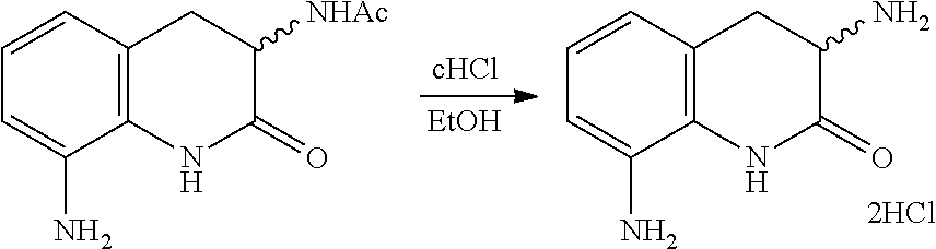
[EtOH].C1=CC2=C(C(N)=C1)NC(=O)C(N)C2.C1=CC2=C(C(N)=C1)NC(=O)C([NHAc])C2
